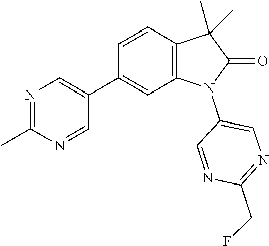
C1(C2=CN=C(C)N=C2)=CC2=C(C=C1)C(C)(C)C(=O)N2C1=CN=C(CF)N=C1
